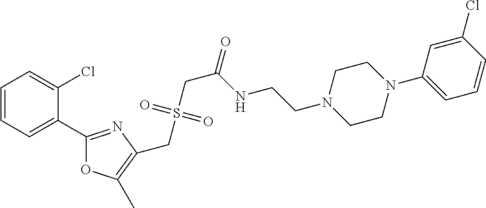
C1=CC=C(C2=NC(CS(CC(=O)NCCN3CCN(C4=CC=CC(Cl)=C4)CC3)(=O)=O)=C(C)O2)C(Cl)=C1
